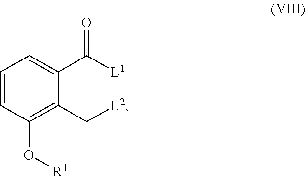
C1=CC(O[R1])=C(C[L2])C(C([L1])=O)=C1
